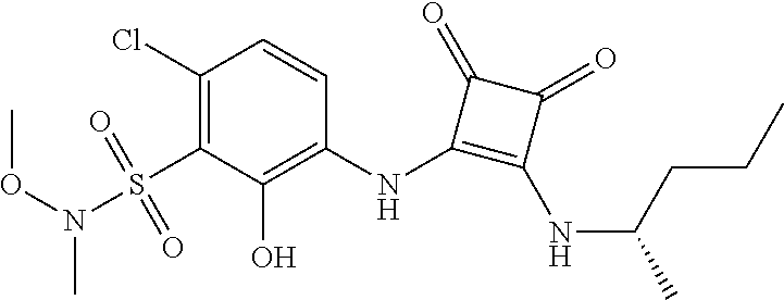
C1(NC2=C(O)C(S(N(OC)C)(=O)=O)=C(Cl)C=C2)=C(NC(CCC)C)C(=O)C1=O
